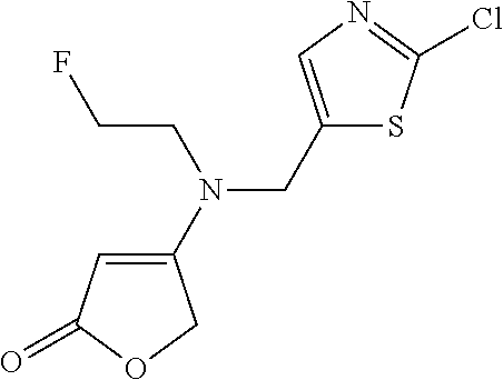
C1(N(CC2=CN=C(Cl)S2)CCF)=CC(=O)OC1
